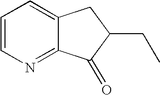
C1=CN=C2C(=C1)CC(CC)C2=O
